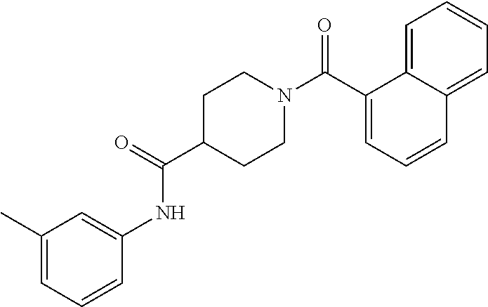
C1(C(N2CCC(C(=O)NC3=CC(C)=CC=C3)CC2)=O)=CC=CC2=CC=CC=C12
